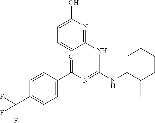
C1=CC(C(N=C(NC2C(C)CCCC2)NC2=NC(O)=CC=C2)=O)=CC=C1C(F)(F)F
